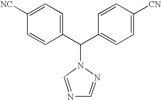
C1(C(C2=CC=C([CN])C=C2)N2N=CN=C2)=CC=C([NC])C=C1
